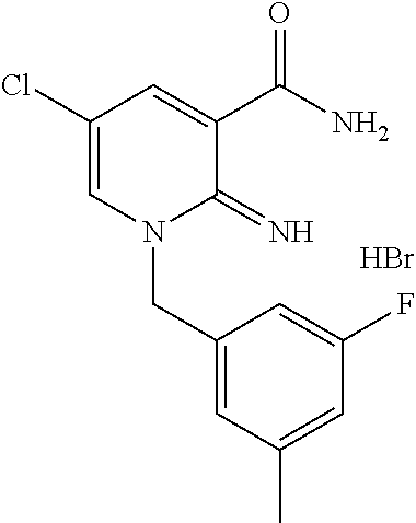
C1(Cl)=CN(CC2=CC(C)=CC(F)=C2)C(=N)C(C(N)=O)=C1.Br
